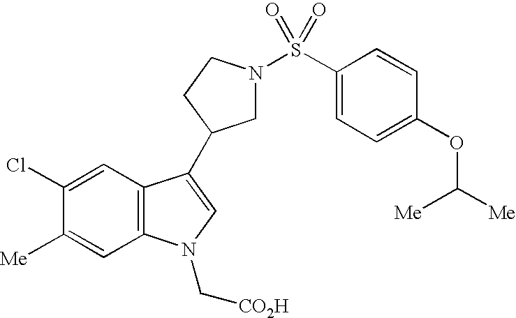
C1N(S(C2=CC=C(OC([Me])[Me])C=C2)(=O)=O)CCC1C1=CN(C[CO2H])C2=C1C=C(Cl)C([Me])=C2
